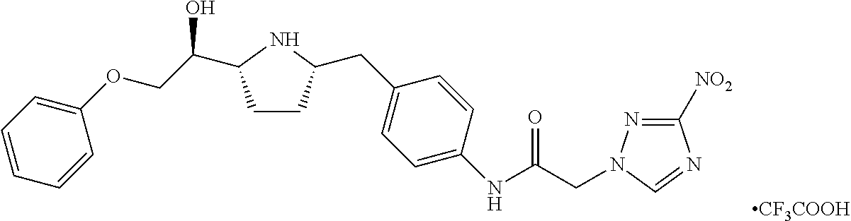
C1(OCC(C2CCC(CC3=CC=C(NC(=O)CN4N=C([NO2])N=C4)C=C3)N2)O)=CC=CC=C1.[CF3COOH]
